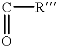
C([R])=O
